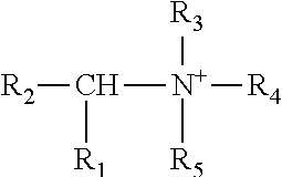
[R2]C([N+]([R4])([R3])[R5])[R1]
